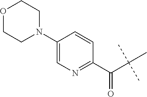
C(C(C)(C)C)(C1=NC=C(N2CCOCC2)C=C1)=O
